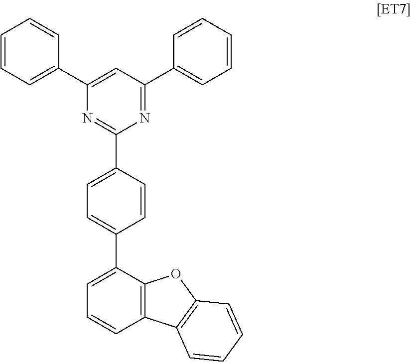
C1(C2=CC=CC=C2)=CC(C2=CC=CC=C2)=NC(C2=CC=C(C3=CC=CC4=C3OC3=C4C=CC=C3)C=C2)=N1
